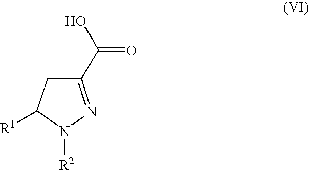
C1C(C(O)=O)=NN([R2])C1[R1]
